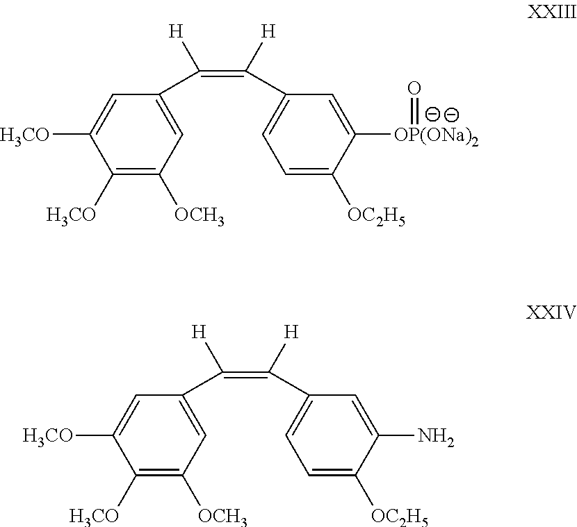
C1(C(=C(C2=CC=C([OC2H5])C(N)=C2)[H])[H])=CC([OCH3])=C([H3CO])C([H3CO])=C1.C1(C(=C(C2=CC=C([OC2H5])C([OP(ONa)2]=O)=C2)[H])[H])=CC([OCH3])=C([H3CO])C([H3CO])=C1
